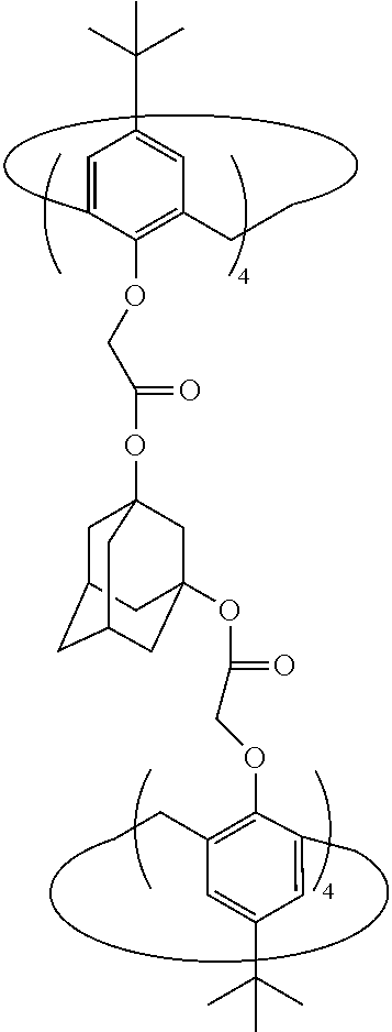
C1=C(C)C(OCC(OC23CC4CC(CC(OC(COC5=C(CC)C=C(C(C)(C)C)C=C5C)=O)(C2)C4)C3)=O)=C(CC)C=C1C(C)(C)C
